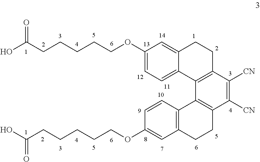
OC(CCCCCOC1=CC=C2C(=C1)CCC1=C2C2=C(C([CN])=C1[CN])CCC1=C2C=CC(OCCCCCC(O)=O)=C1)=O
